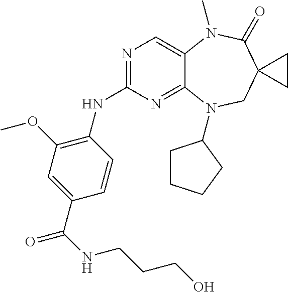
N1=C(NC2=C(OC)C=C(C(NCCCO)=O)C=C2)N=C2C(=C1)N(C)C(=O)C1(CN2C2CCCC2)CC1
